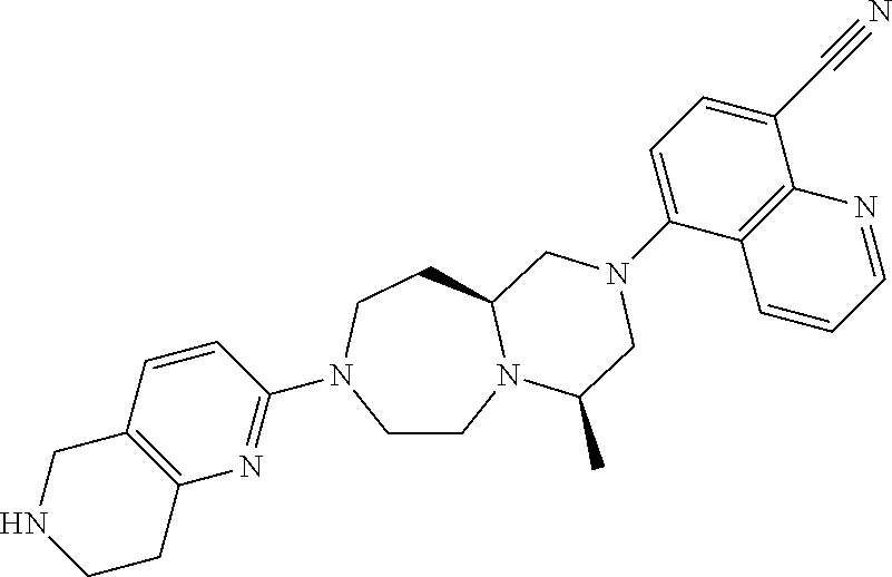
C1CN2C(CCN1C1=NC3=C(C=C1)CNCC3)CN(C1=CC=C(C#N)C3=C1C=CC=N3)CC2C
